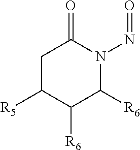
C1C([R5])C([R6])C([R6])N(N=O)C1=O
